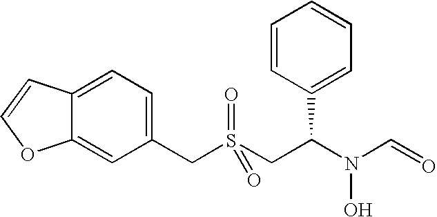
C(S(CC(N(C=O)O)C1=CC=CC=C1)(=O)=O)C1=CC=C2C(=C1)OC=C2
